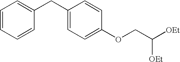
C1=CC=CC(CC2=CC=C(OCC([OEt])[OEt])C=C2)=C1
